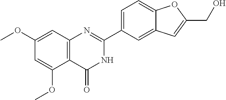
C1=C(OC)C2=C(C=C1OC)N=C(C1=CC=C3C(=C1)C=C(CO)O3)NC2=O
